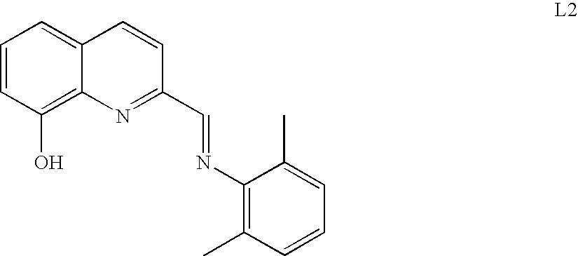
C1=CC(O)=C2C(=C1)C=CC(C=NC1=C(C)C=CC=C1C)=N2
